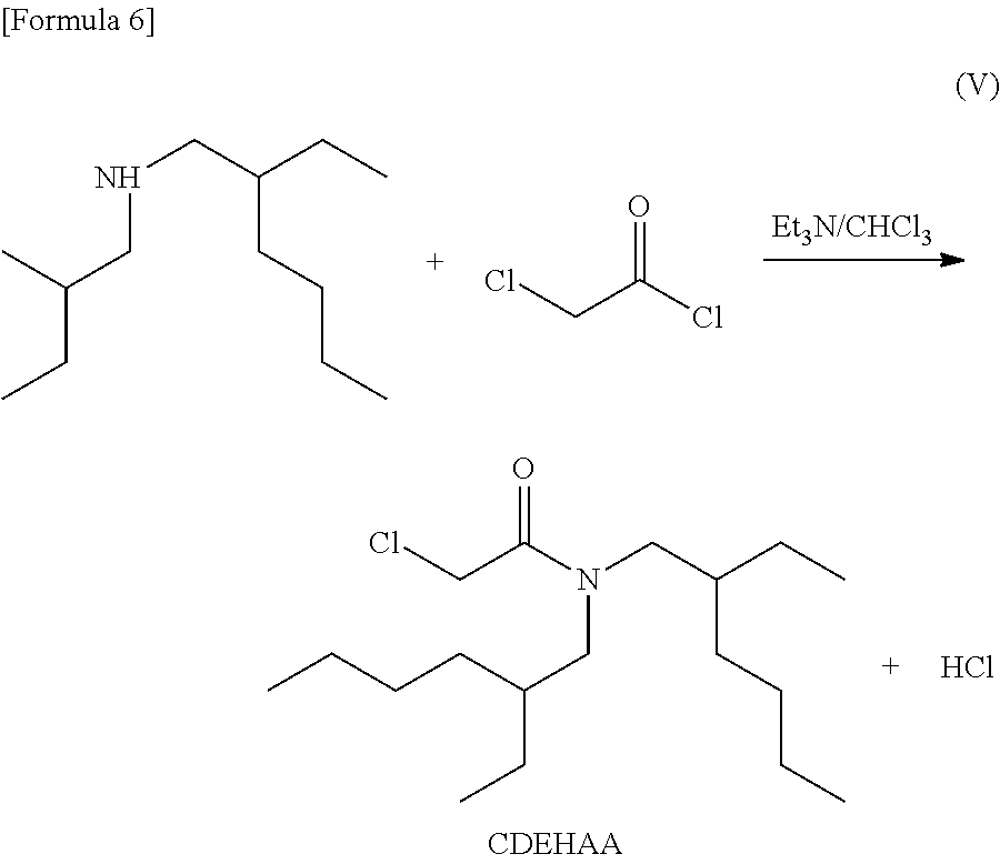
N(CC(CC)CCCC)CC(CC)C.ClCC(Cl)=O.C(C(CC)CCCC)N(CC(CC)CCCC)C(CCl)=O.Cl
